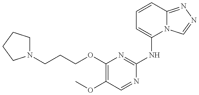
N1(CCCOC2=C(OC)C=NC(NC3=CC=CC4=NN=CN34)=N2)CCCC1
